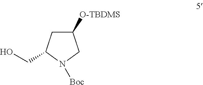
C1([O-TBDMS])CC(CO)N([Boc])C1
